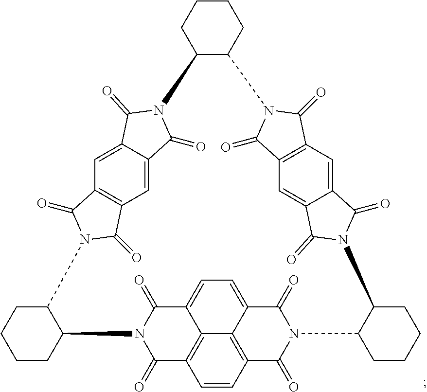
C12C(CCCC1)N1C(=O)C3=C(C=C4C(=C3)C(=O)N(C3C(CCCC3)N3C(=O)C5=C(C=C6C(=C5)C(=O)N(C5C(CCCC5)N5C(=O)C7=C8C9=C(C(=O)N2C(=O)C9=CC=C8C5=O)C=C7)C6=O)C3=O)C4=O)C1=O
